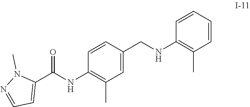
C1=CC(NC(C2=CC=NN2C)=O)=C(C)C=C1CNC1=C(C)C=CC=C1
